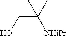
OCC([NHiPr])(C)C
